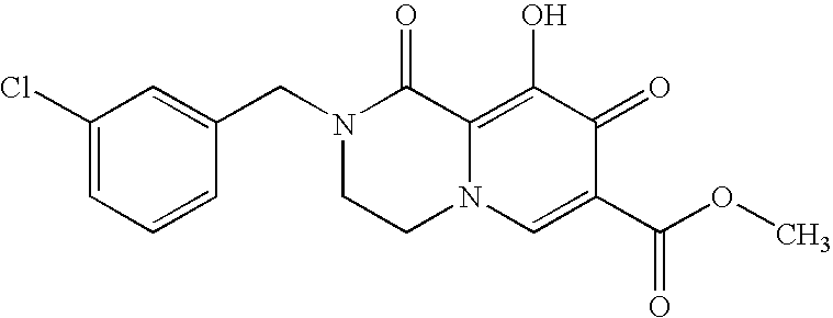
C1(Cl)=CC=CC(CN2CCN3C(=C(O)C(=O)C(C(OC)=O)=C3)C2=O)=C1
